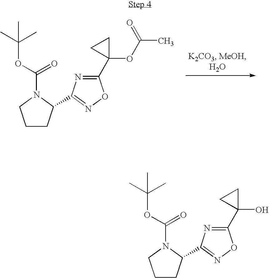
C1CC(C2=NOC(C3(OC(C)=O)CC3)=N2)N(C(=O)OC(C)(C)C)C1.C1CC(C2=NOC(C3(O)CC3)=N2)N(C(=O)OC(C)(C)C)C1
